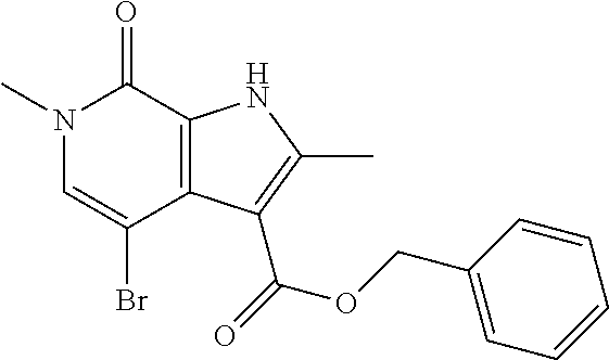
N1(C)C=C(Br)C2=C(C1=O)NC(C)=C2C(=O)OCC1=CC=CC=C1
